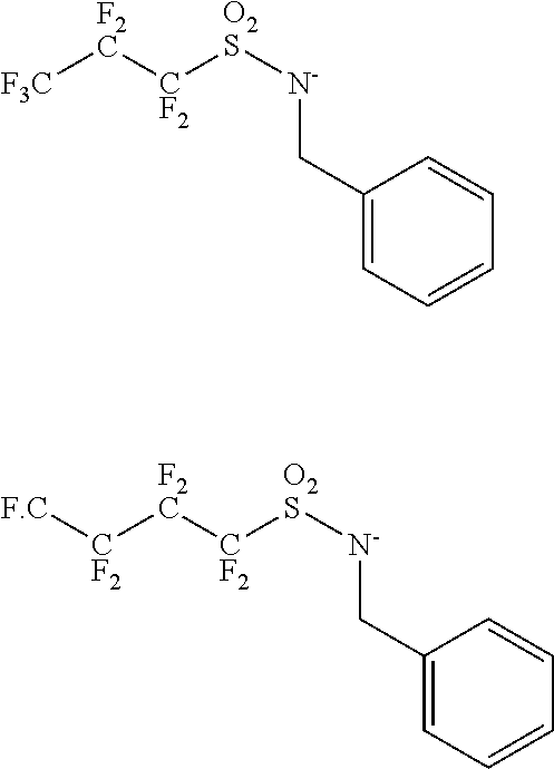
[CF2]([O2S][N-]CC1=CC=CC=C1)[F2C][F3C].[CF2]([O2S][N-]CC1=CC=CC=C1)[F2C][CF2][F.C]
